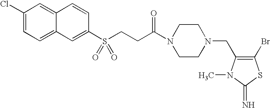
C1(Cl)=CC=C2C(=C1)C=CC(S(CCC(N1CCN(CC3=C(Br)SC(=N)N3C)CC1)=O)(=O)=O)=C2
